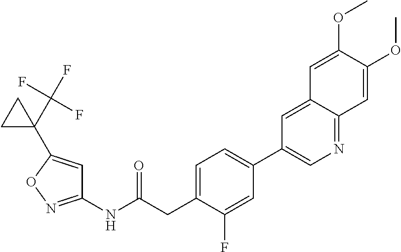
C1(NC(CC2=CC=C(C3=CN=C4C(=C3)C=C(OC)C(OC)=C4)C=C2F)=O)=NOC(C2(C(F)(F)F)CC2)=C1
